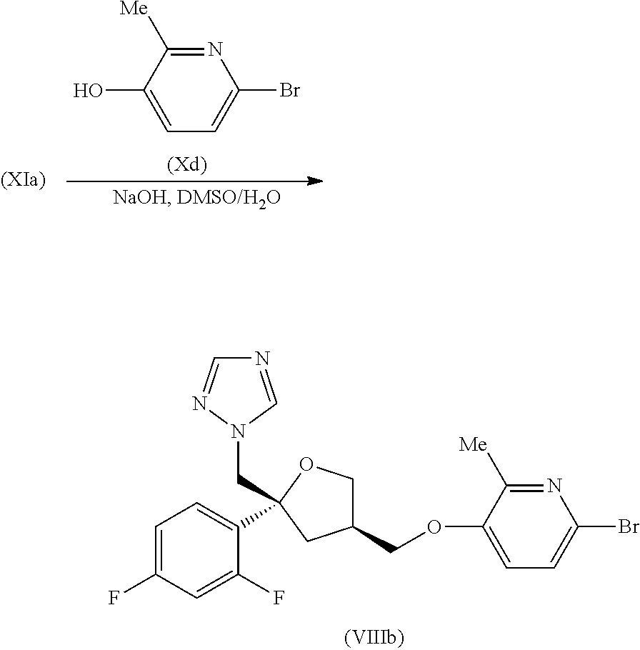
C1=C(O)C([Me])=NC(Br)=C1.C1=C(F)C=C(F)C(C2(CN3C=NC=N3)CC(COC3=CC=C(Br)N=C3[Me])CO2)=C1
